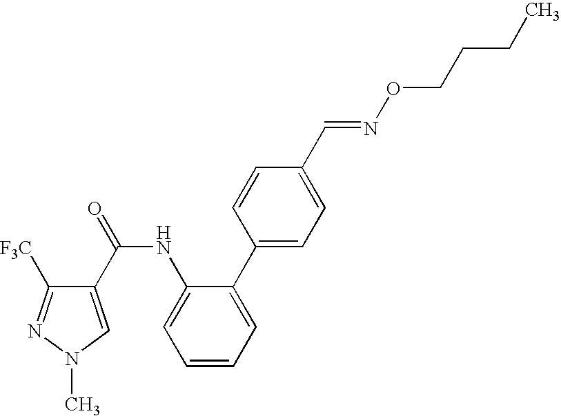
C1(C(NC2=CC=CC=C2C2=CC=C(C=NOCCCC)C=C2)=O)=CN(C)N=C1[F3C]
